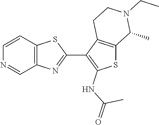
C12=C(C=NC=C1)N=C(C1=C(NC(=O)C)SC3=C1CCN(CC)C3C)S2
